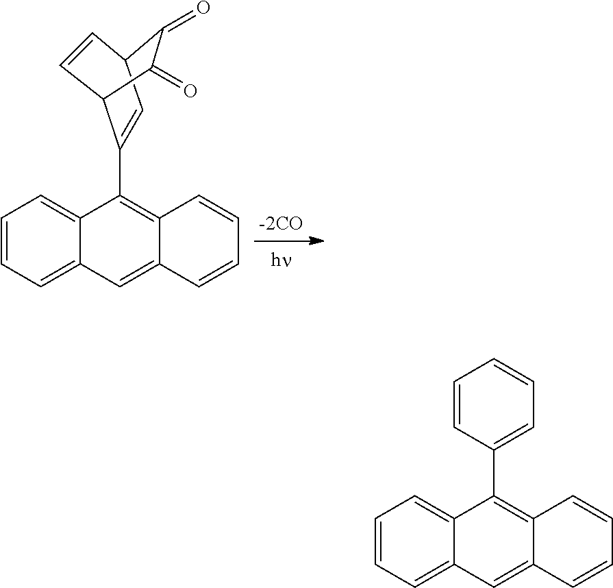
C1=CC=C2C(=C1)C(C1=CC3C=CC1C(=O)C3=O)=C1C(=C2)C=CC=C1.C1=CC=C2C(=C1)C(C1=CC=CC=C1)=C1C(=C2)C=CC=C1
